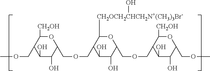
C1(O)C(O)C(COCC2C(O)C(O)C(COCC3C(O)C(O)C(COC)OC3[CH2OH])OC2[CH2OCH2CHCH2N+(CH3)3Br-]O)OC([CH2OH])C1COC
